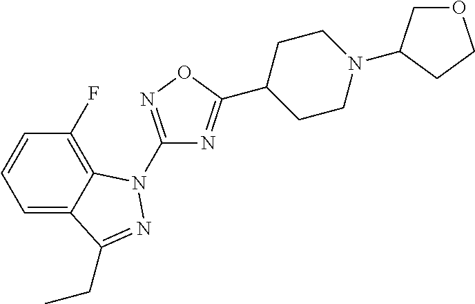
C1(F)=C2C(=CC=C1)C(CC)=NN2C1=NOC(C2CCN(C3COCC3)CC2)=N1
